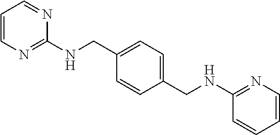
C1=CN=C(NCC2=CC=C(CNC3=NC=CC=C3)C=C2)N=C1
